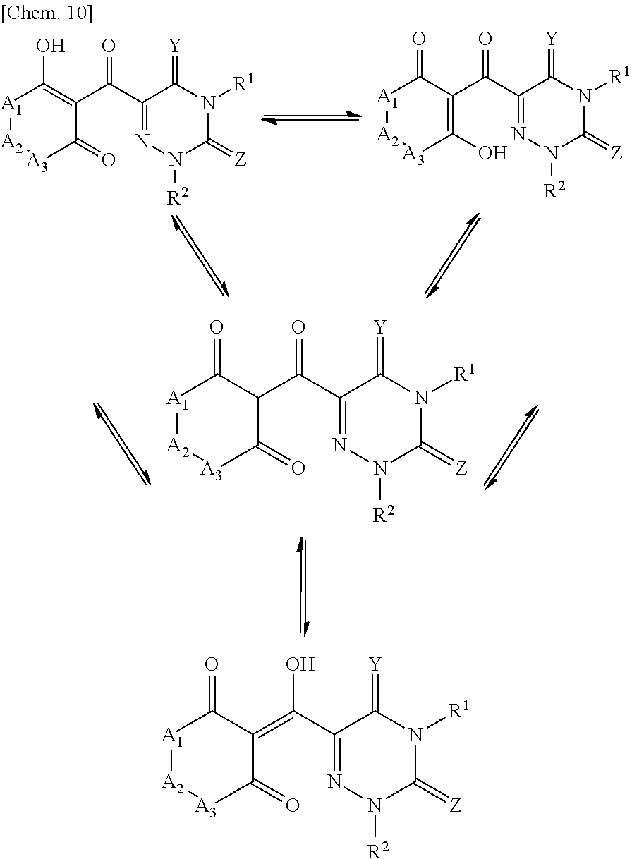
[A1]1[A2][A3]C(=O)C(C(C2=NN([R2])C(=[Z])N([R1])C2=[Y])=O)=C1O.[A1]1[A2][A3]C(O)=C(C(C2=NN([R2])C(=[Z])N([R1])C2=[Y])=O)C1=O.[A1]1[A2][A3]C(=O)C(C(C2=NN([R2])C(=[Z])N([R1])C2=[Y])=O)C1=O.[A1]1[A2][A3]C(=O)C(=C(C2=NN([R2])C(=[Z])N([R1])C2=[Y])O)C1=O
